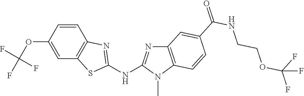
O(C1=CC2=C(C=C1)N=C(NC1=NC3=C(N1C)C=CC(C(NCCOC(F)(F)F)=O)=C3)S2)C(F)(F)F
